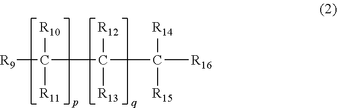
[R9]C([R10])([R11])C([R12])([R13])C([R16])([R14])[R15]
